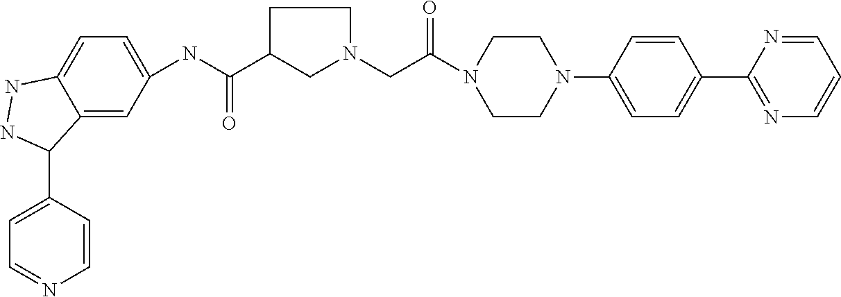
C1=CC(C2C3=CC(NC(=O)C4CCN(CC(N5CCN(C6=CC=C(C7=NC=CC=N7)C=C6)CC5)=O)C4)=CC=C3NN2)=CC=N1
